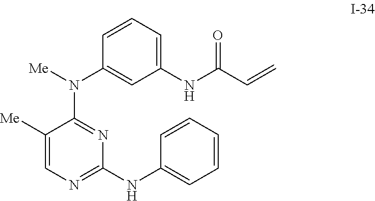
C1([Me])=CN=C(NC2=CC=CC=C2)N=C1N(C1=CC(NC(C=C)=O)=CC=C1)[Me]
